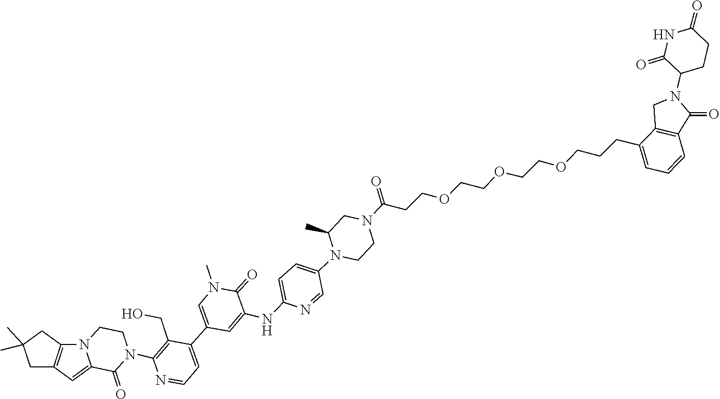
N12CCN(C3=C(CO)C(C4=CN(C)C(=O)C(NC5=CC=C(N6CCN(C(=O)CCOCCOCCOCCCC7=CC=CC8=C7CN(C7C(=O)NC(=O)CC7)C8=O)CC6C)C=N5)=C4)=CC=N3)C(=O)C1=CC1=C2CC(C)(C)C1
